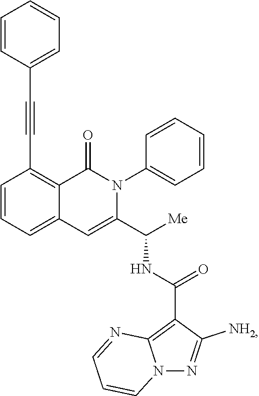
C1=CC=C2C(=C1C#CC1=CC=CC=C1)C(=O)N(C1=CC=CC=C1)C(C([Me])NC(=O)C1=C3N(N=C1N)C=CC=N3)=C2
